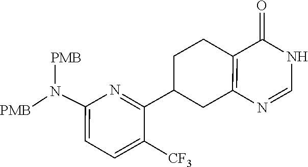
N(C1=CC=C([CF3])C(C2CC3=C(C(=O)NC=N3)CC2)=N1)([PMB])[PMB]
